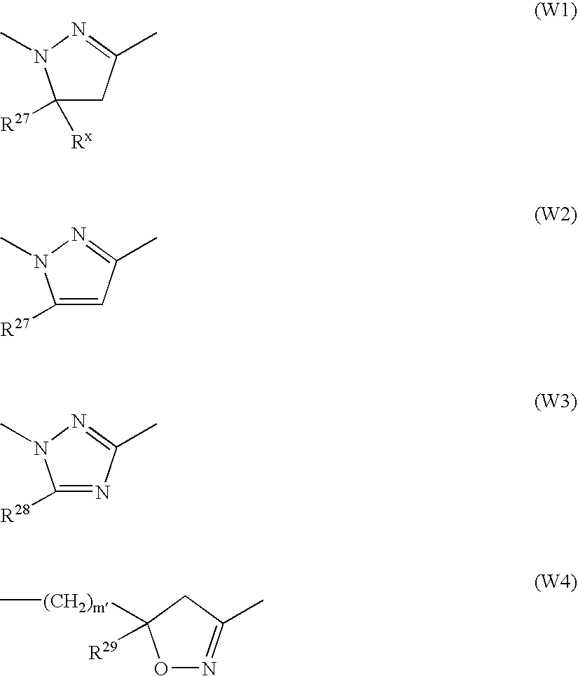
C1([Rx])([R27])CC(C)=NN1C.C1([R27])=CC(C)=NN1C.C1([R28])=NC(C)=NN1C.O1N=C(C)CC1([(CH2)m]C)[R29]
